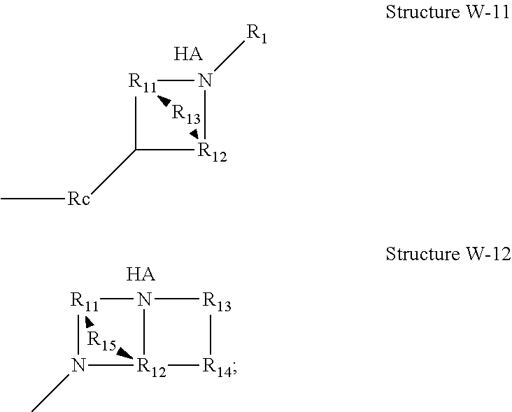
[R1]N1[R11]2C([Rc]C)[R12]1[R13]2.[HA].[R11]12N(C)[R12]3(N1[R13][R14]3)[R15]2.[HA]
